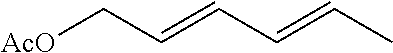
[AcO]CC=CC=CC
